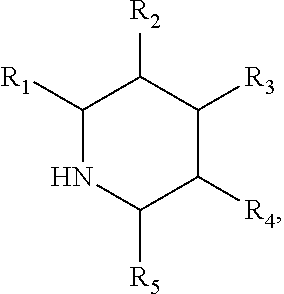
C1([R1])NC([R5])C([R4])C([R3])C1[R2]
